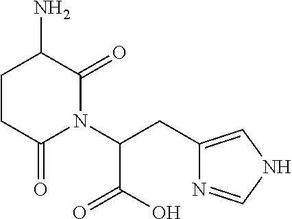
C1(CC(N2C(=O)C(N)CCC2=O)C(O)=O)=CNC=N1
